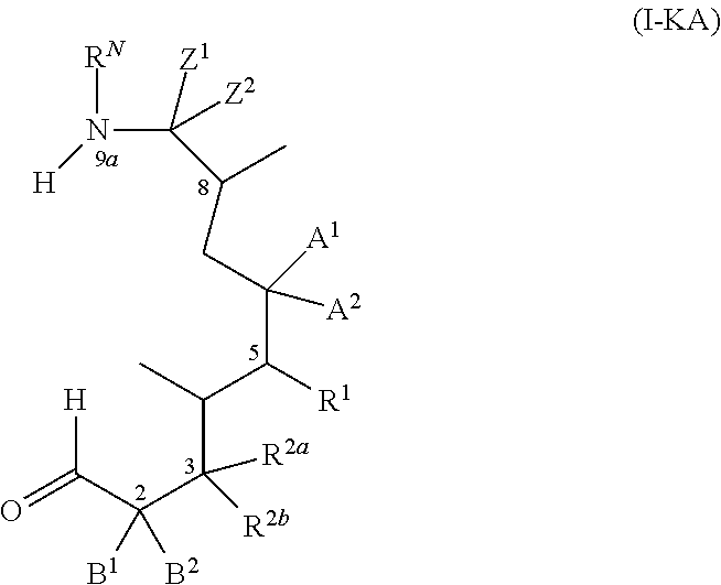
C(C(C(C(C)C(C(CC(C)C(N([RN])[H])([Z1])[Z2])([A2])[A1])[R1])([R2a])[R2b])([B1])[B2])([H])=O
